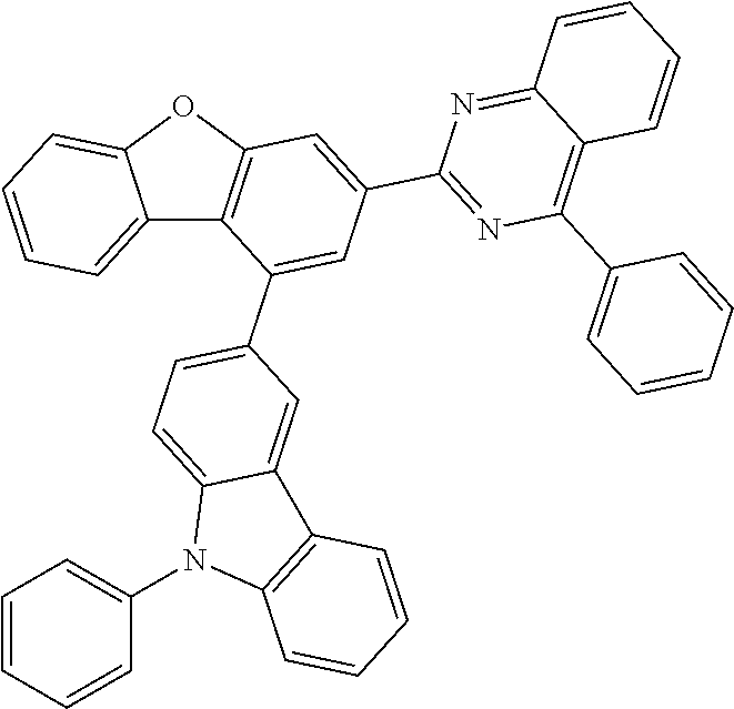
C12=CC=CC=C1OC1=C2C(C2=CC=C3C(=C2)C2=C(N3C3=CC=CC=C3)C=CC=C2)=CC(C2=NC(C3=CC=CC=C3)=C3C(=N2)C=CC=C3)=C1
